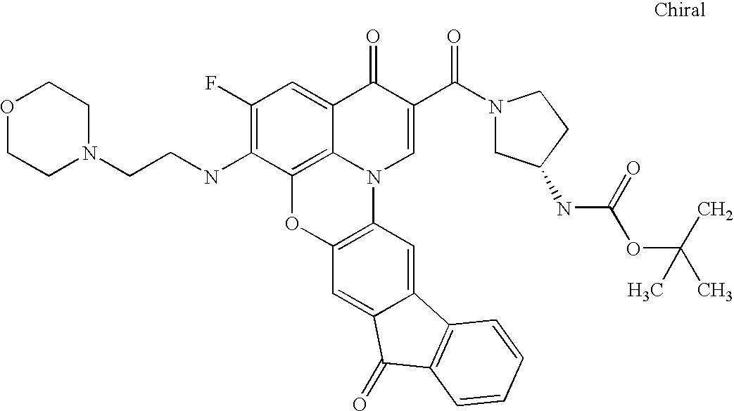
C1(F)=C(NCCN2CCOCC2)C2=C3C(=C1)C(=O)C(C(N1CC(NC(=O)OC(C)(C)C)CC1)=O)=CN3C1=C(O2)C=C2C(=C1)C1=C(C2=O)C=CC=C1
